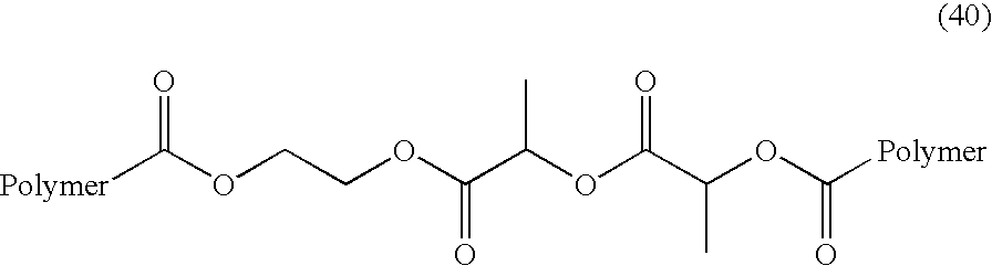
[Polymer]C(OCCOC(C(OC(C(OC([Polymer])=O)C)=O)C)=O)=O
